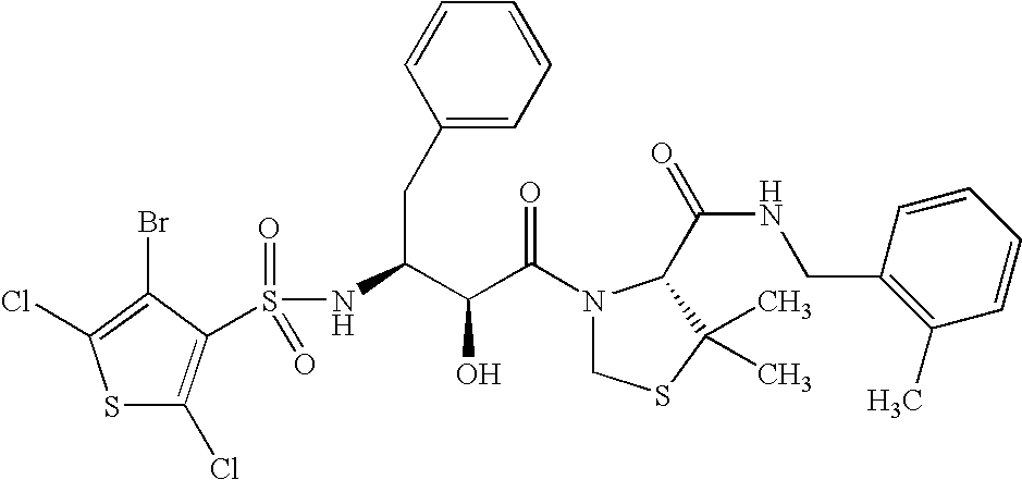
N(C(CC1=CC=CC=C1)C(C(N1CSC(C)(C)C1C(NCC1=C(C)C=CC=C1)=O)=O)O)S(=O)(=O)C1=C(Cl)SC(Cl)=C1Br
